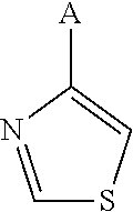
C1=NC([A])=CS1
